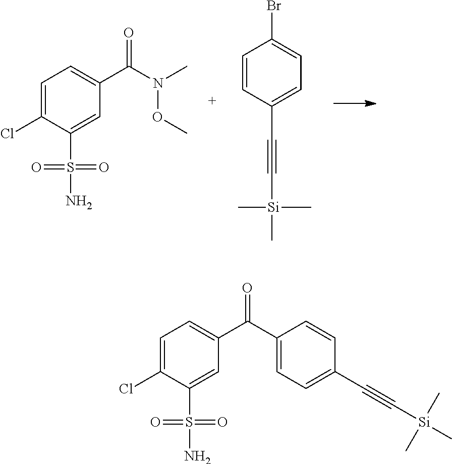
C1=C(Cl)C(S(N)(=O)=O)=CC(C(N(C)OC)=O)=C1.C1=CC(C#C[Si](C)(C)C)=CC=C1Br.C1=C(Cl)C(S(N)(=O)=O)=CC(C(C2=CC=C(C#C[Si](C)(C)C)C=C2)=O)=C1
